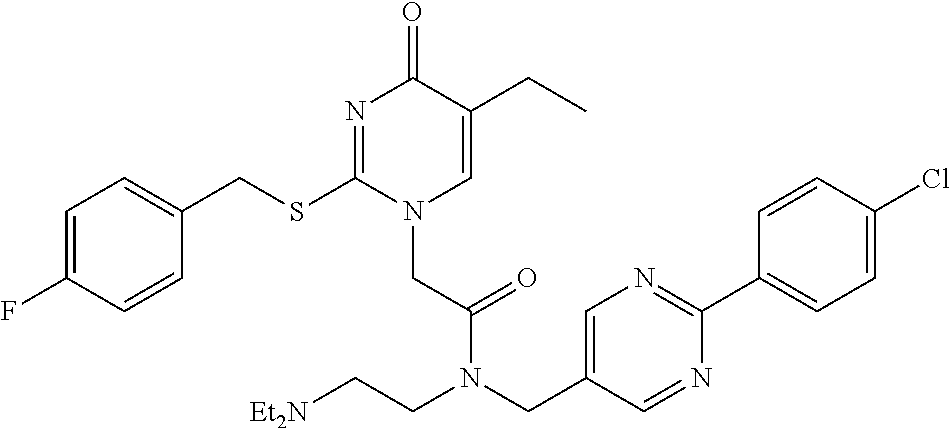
C1=C(F)C=CC(CSC2=NC(=O)C(CC)=CN2CC(=O)N(CC2=CN=C(C3=CC=C(Cl)C=C3)N=C2)CC[Et2N])=C1
